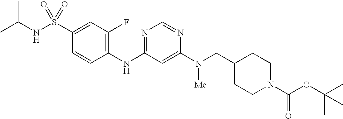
C1(S(NC(C)C)(=O)=O)=CC(F)=C(NC2=NC=NC(N(CC3CCN(C(OC(C)(C)C)=O)CC3)[Me])=C2)C=C1
